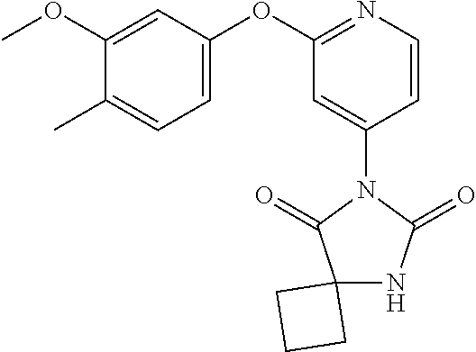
C12(NC(=O)N(C3=CC(OC4=CC=C(C)C(OC)=C4)=NC=C3)C1=O)CCC2
